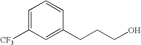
C1=C([CF3])C=C(CCCO)C=C1
